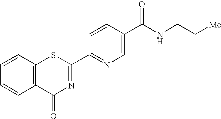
C1=CC2=C(C=C1)C(=O)N=C(C1=NC=C(C(NCC[Me])=O)C=C1)S2
